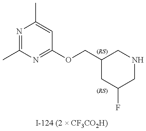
N1=C(C)N=C(OCC2CC(F)CNC2)C=C1C
